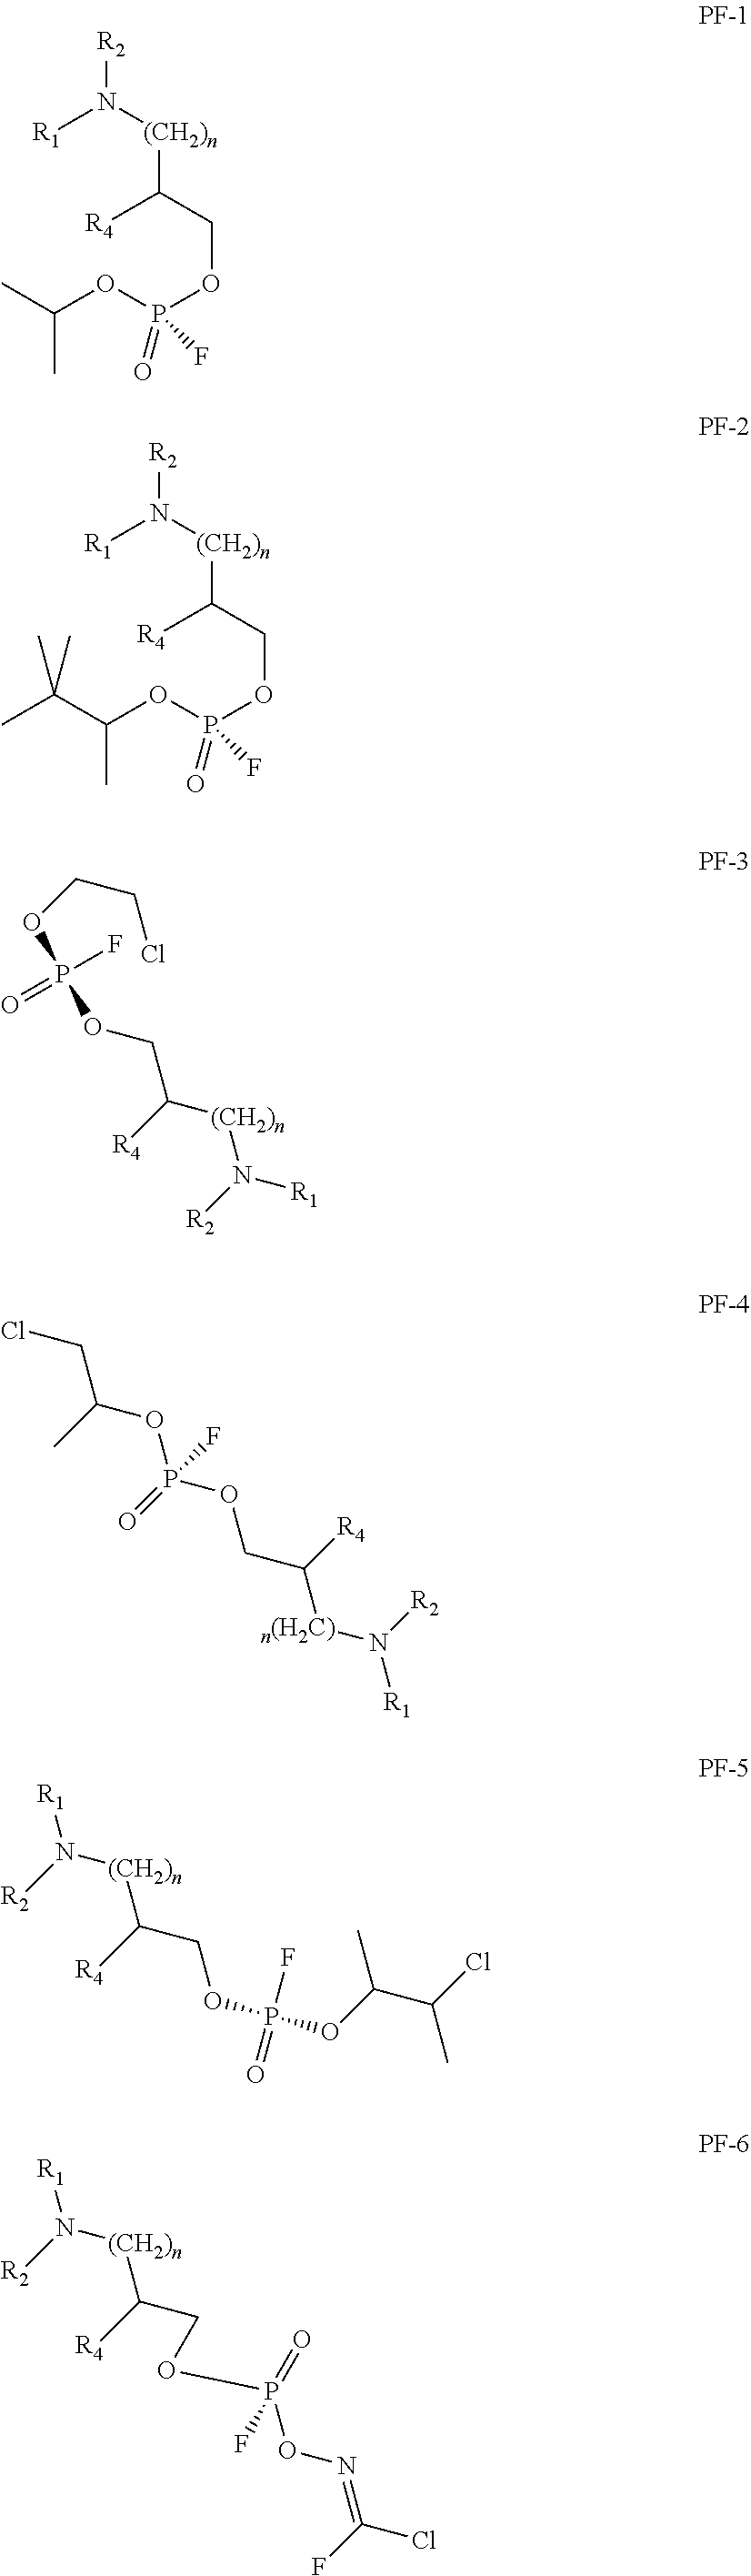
C(OP(OCC([R4])[(CH2)n]N([R1])[R2])(=O)F)(C)C.C(OP(OCC([R4])[(CH2)n]N([R1])[R2])(=O)F)(C(C)(C)C)C.O(P(=O)(F)OCC([(CH2)n]N([R1])[R2])[R4])CCCl.ClCC(OP(OCC([n(H2C)]N([R1])[R2])[R4])(F)=O)C.[R1]N([(CH2)n]C(COP(F)(=O)OC(C(Cl)C)C)[R4])[R2].[R1]N([(CH2)n]C(COP(=O)(F)ON=C(Cl)F)[R4])[R2]
